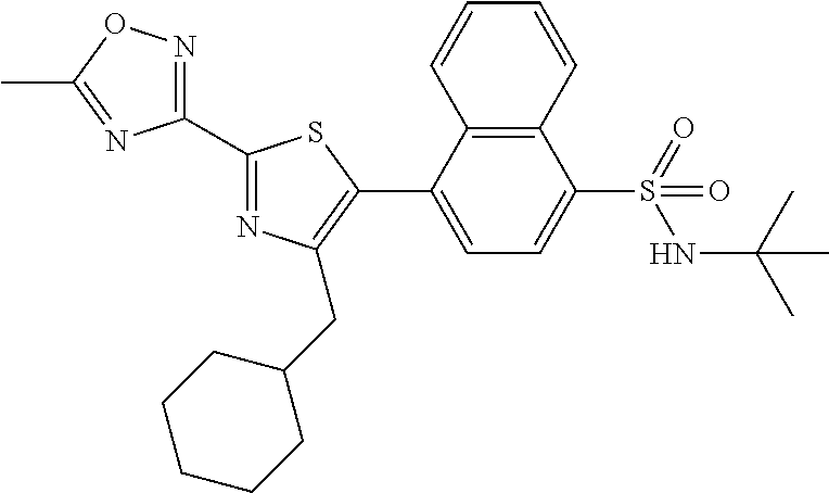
C1(C2=NOC(C)=N2)=NC(CC2CCCCC2)=C(C2=CC=C(S(=O)(NC(C)(C)C)=O)C3=C2C=CC=C3)S1
